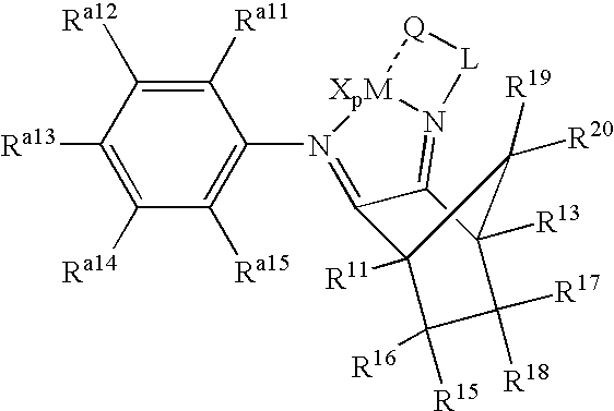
C12([R13])C([R17])([R18])C([R15])([R16])C([R11])(C1([R19])[R20])C1=N(C3=C([Ra15])C([Ra14])=C([Ra13])C([Ra12])=C3[Ra11])[XpM]3N(=C21)[L][Q]3
